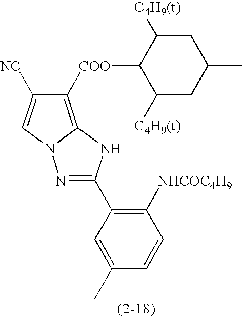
N1=C(C2=C([NHCOC4H9])C=CC(C)=C2)NC2=C([COO]C3C([C4H9(t)])CC(C)CC3[C4H9(t)])C([NC])=CN12
